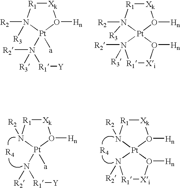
[Xk]1[R1]N([R2])([R3])[Pt](N([R1][Y])([R2])[R3])([a])O1[Hn].[Xk]1[R1]N([R2])([R3])[Pt]2(O1[Hn])N([R2])([R3])[R1][Xi]O2[Hn].[Xk]1[R1]N([R2])[Pt](N([R1][Y])[R2])([a])O1[Hn].[Xk]1[R1]N([R2])[Pt]2(O1[Hn])N([R2])[R1][Xi]O2[Hn]
